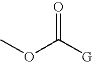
O(C([G])=O)C
